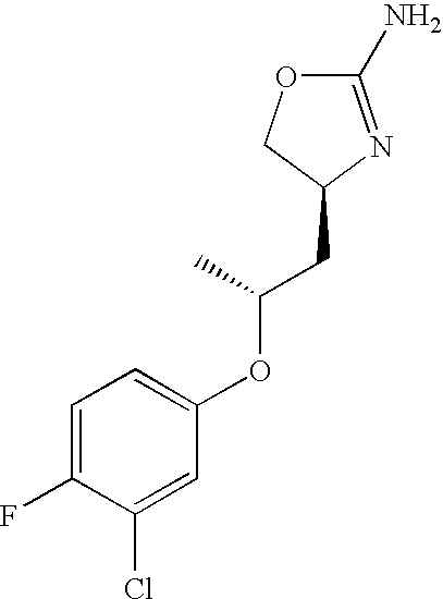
O1C(N)=NC(CC(OC2=CC=C(F)C(Cl)=C2)C)C1
